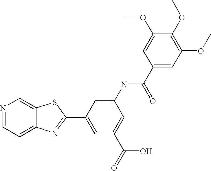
N1=CC=C2C(=C1)SC(C1=CC(C(=O)O)=CC(NC(C3=CC(OC)=C(OC)C(OC)=C3)=O)=C1)=N2
